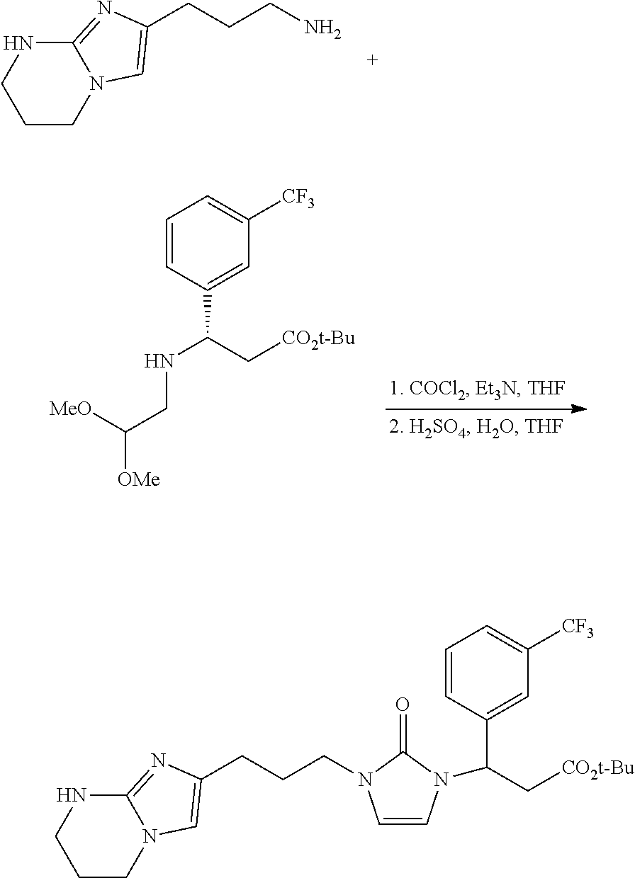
C1CN2C(=NC(CCCN)=C2)NC1.C1=CC(C(C[CO2t-Bu])NCC([OMe])[MeO])=CC([CF3])=C1.C1CN2C(=NC(CCCN3C=CN(C(C4=CC([CF3])=CC=C4)C[CO2t-Bu])C3=O)=C2)NC1
